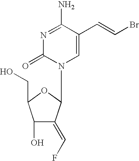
N1=C(N)C(C=CBr)=CN(C2C(=CF)C(O)C(CO)O2)C1=O
